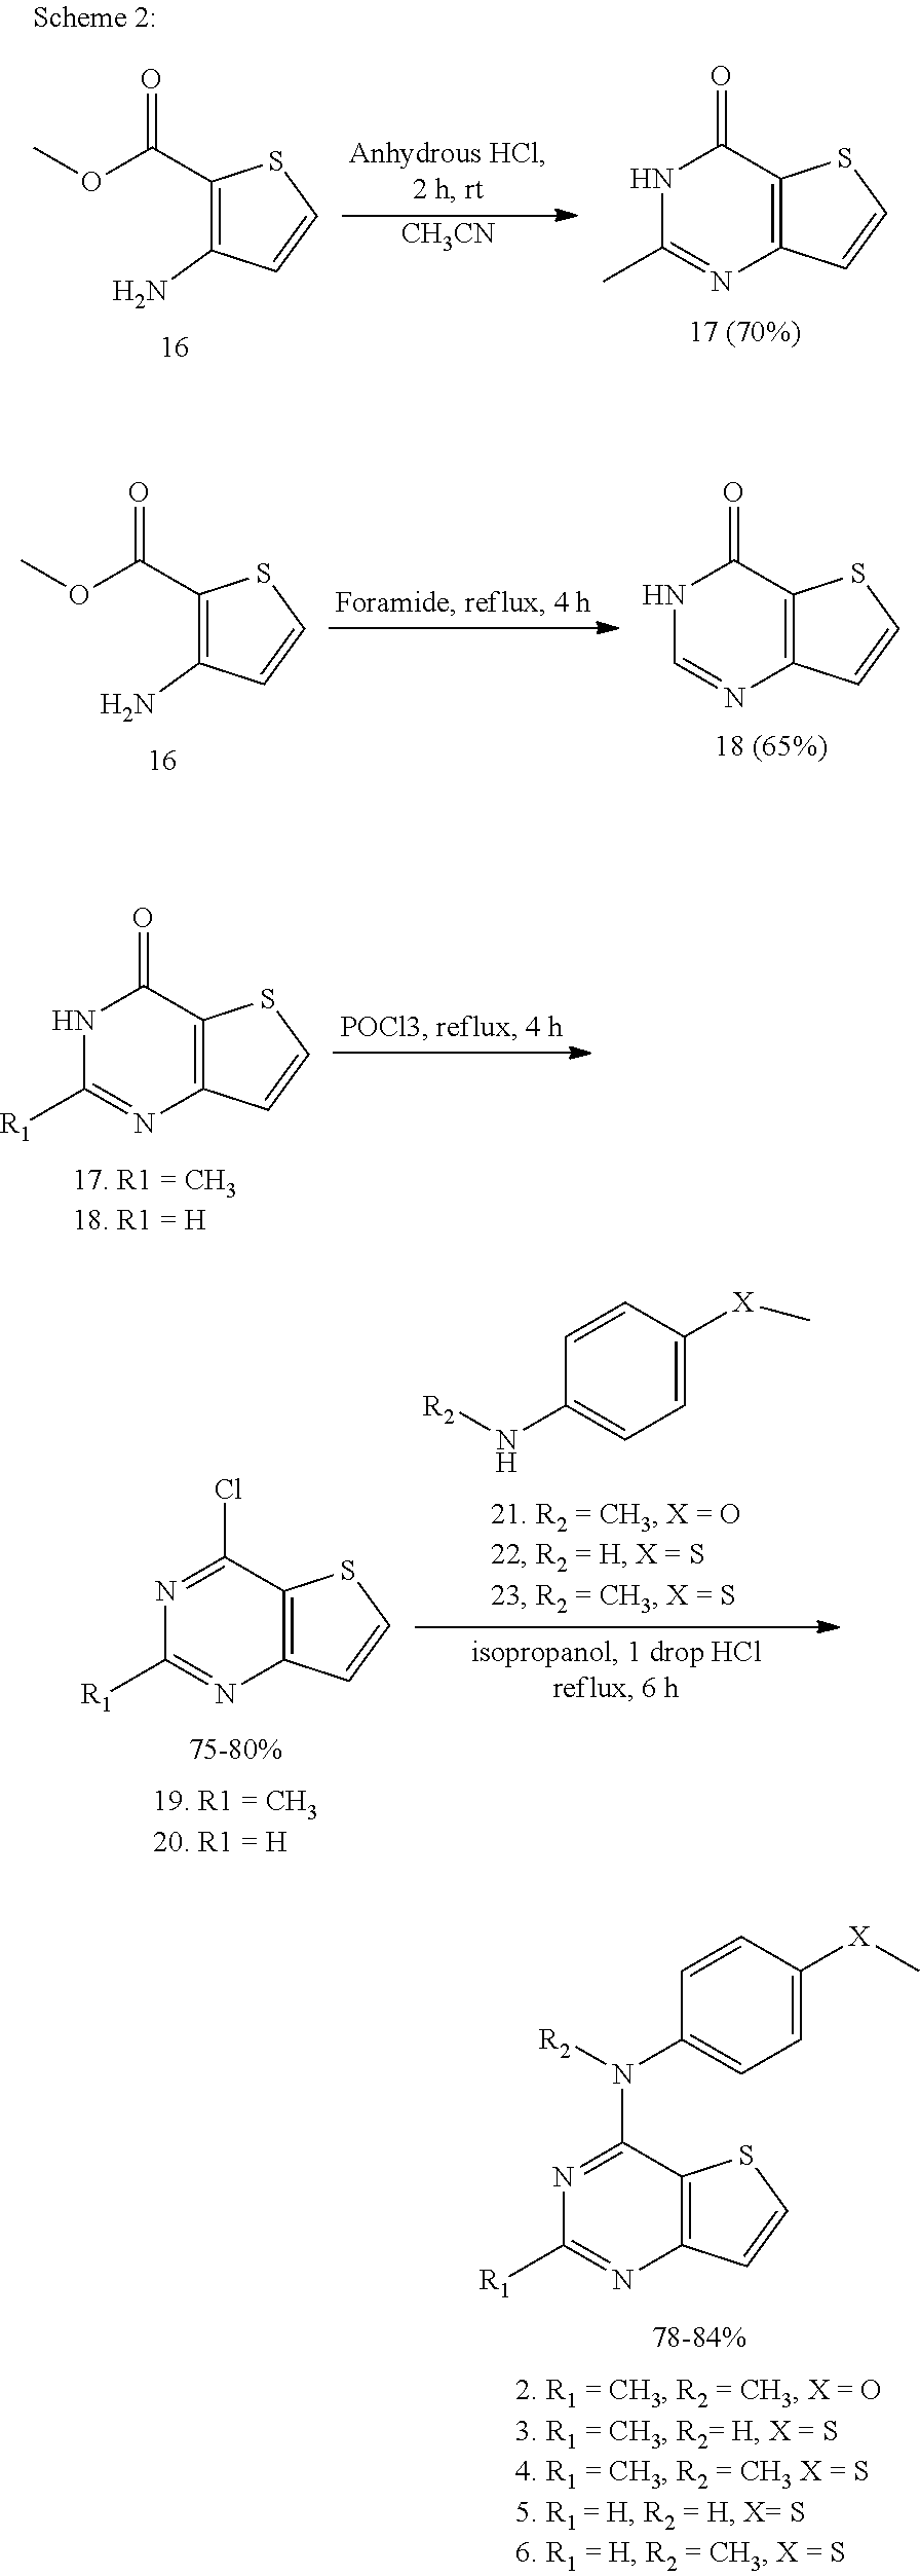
C12=C(C=CS1)N=C([R1])N=C2N([R2])C1=CC=C([X]C)C=C1.C1(C(OC)=O)=C(N)C=CS1.[CH3CN].N1C(C)=NC2=C(C1=O)SC=C2.C1(C(OC)=O)=C(N)C=CS1.C12=C(C=CS1)N=CNC2=O.C12=C(C=CS1)N=C([R1])NC2=O.C12=C(C=CS1)N=C([R1])N=C2Cl.C1=CC([X]C)=CC=C1N[R2]
